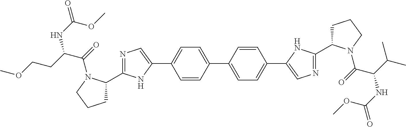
C1=CC(C2=CC=C(C3=CN=C(C4CCCN4C(=O)C(C(C)C)NC(=O)OC)N3)C=C2)=CC=C1C1=CN=C(C2CCCN2C(=O)C(CCOC)NC(OC)=O)N1
